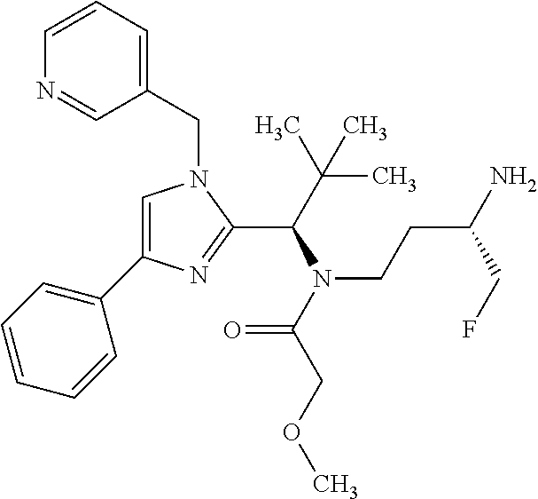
C1=C(C2=CC=CC=C2)N=C(C(N(CCC(CF)N)C(=O)COC)C(C)(C)C)N1CC1=CC=CN=C1
